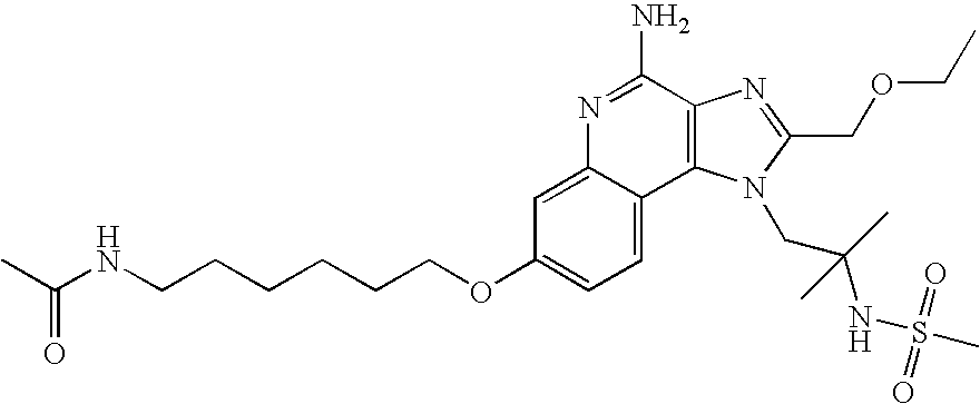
C1=C2C(=CC=C1OCCCCCCNC(C)=O)C1=C(C(N)=N2)N=C(COCC)N1CC(C)(NS(C)(=O)=O)C
